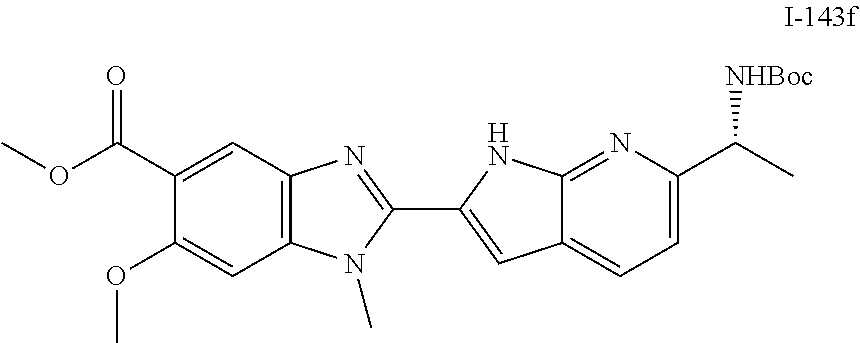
C12=C(C=C(C(OC)=O)C(OC)=C1)N=C(C1=CC3=CC=C(C(C)[NHBoc])N=C3N1)N2C
